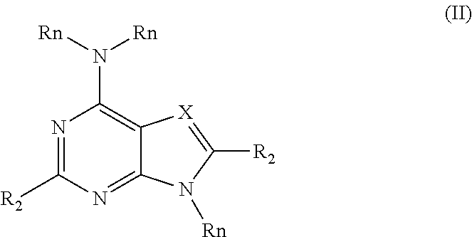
N1=C([R2])N=C2C(=C1N([Rn])[Rn])[X]=C([R2])N2[Rn]
